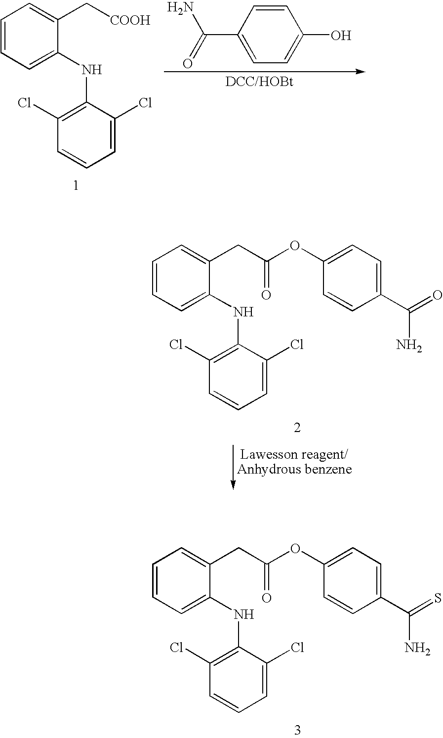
C1=CC=C(NC2=C(Cl)C=CC=C2Cl)C(CC(OC2=CC=C(C(=S)N)C=C2)=O)=C1.C1=CC=C(NC2=C(Cl)C=CC=C2Cl)C(C[COOH])=C1.C1=CC(C(=O)N)=CC=C1O.C1=CC=C(NC2=C(Cl)C=CC=C2Cl)C(CC(OC2=CC=C(C(=O)N)C=C2)=O)=C1
